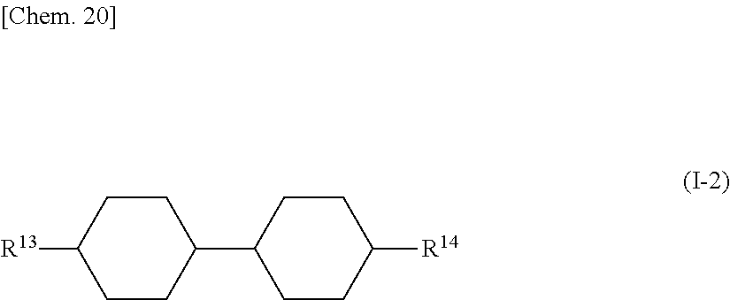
C1(C2CCC([R14])CC2)CCC([R13])CC1
